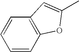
C1=CC2=C(C=C1)C=C(C)O2
